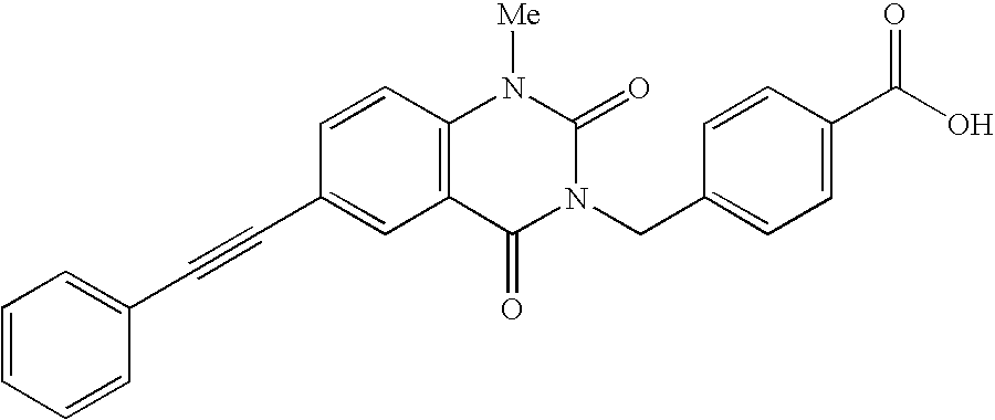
C1(C#CC2=CC3=C(C=C2)N([Me])C(=O)N(CC2=CC=C(C(O)=O)C=C2)C3=O)=CC=CC=C1
